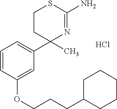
C1=CC(OCCCC2CCCCC2)=CC(C2(C)N=C(N)SCC2)=C1.Cl
